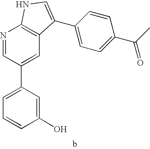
C1(O)=CC(C2=CC3=C(N=C2)NC=C3C2=CC=C(C(C)=O)C=C2)=CC=C1
